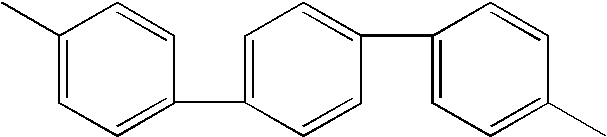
C1(C2=CC=C(C)C=C2)=CC=C(C2=CC=C(C)C=C2)C=C1
